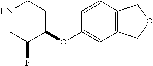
N1CC(F)C(OC2=CC3=C(C=C2)COC3)CC1
